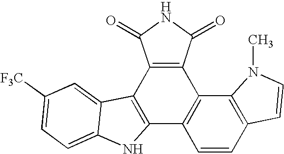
C12=C(C3=C(C4=C1C=CC1=C4N(C)C=C1)C(=O)NC3=O)C1=CC([F3C])=CC=C1N2
